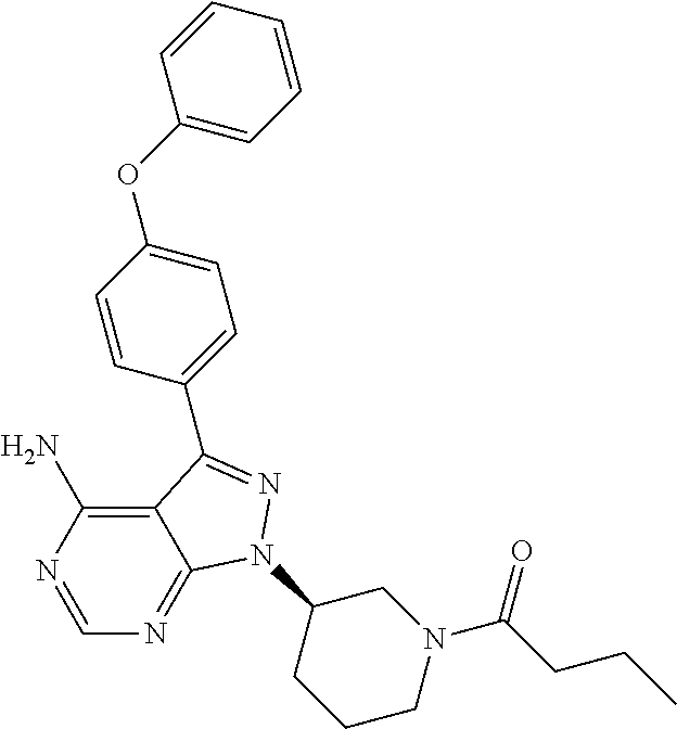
C12=C(N)N=CN=C1N(C1CCCN(C(CCC)=O)C1)N=C2C1=CC=C(OC2=CC=CC=C2)C=C1
